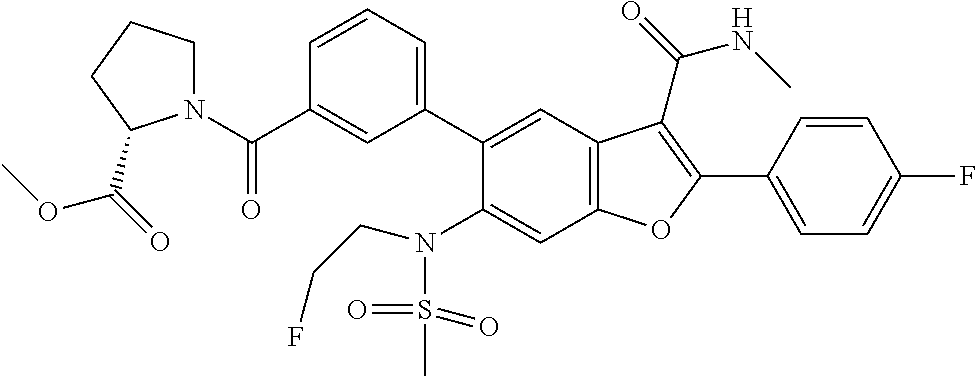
C1=CC(C2=C(C(=O)NC)C3=C(C=C(N(S(C)(=O)=O)CCF)C(C4=CC=CC(C(N5CCCC5C(=O)OC)=O)=C4)=C3)O2)=CC=C1F
